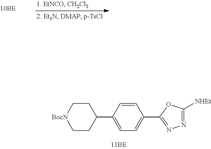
C1=CC(C2CC[BocN]CC2)=CC=C1C1=NN=C([NHEt])O1
